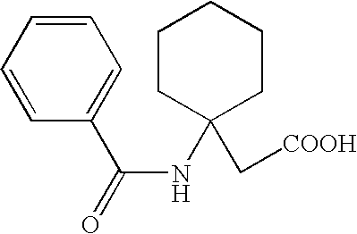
C1CC(NC(=O)C2=CC=CC=C2)(C[COOH])CCC1
